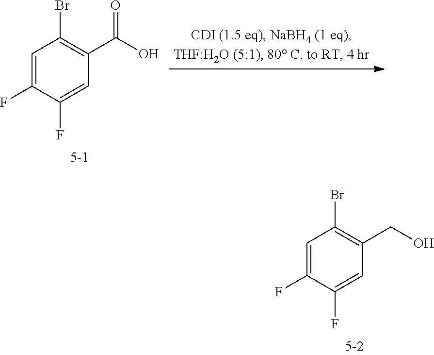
C1=C(F)C(F)=CC(C(O)=O)=C1Br.C1=C(F)C(F)=CC(CO)=C1Br
